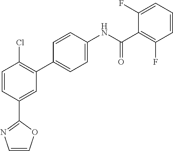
C1=CC(C2=NC=CO2)=CC(C2=CC=C(NC(C3=C(F)C=CC=C3F)=O)C=C2)=C1Cl
